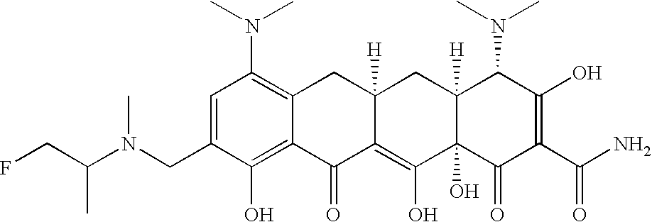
C1(CN(C(CF)C)C)=CC(N(C)C)=C2C(=C1O)C(=O)C1=C(O)C3(O)C([H])(CC1([H])C2)C(N(C)C)C(O)=C(C(N)=O)C3=O
